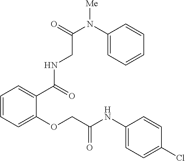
C1=CC=C(OCC(NC2=CC=C(Cl)C=C2)=O)C(C(NCC(N(C2=CC=CC=C2)[Me])=O)=O)=C1
